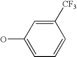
OC1=CC=CC([CF3])=C1
